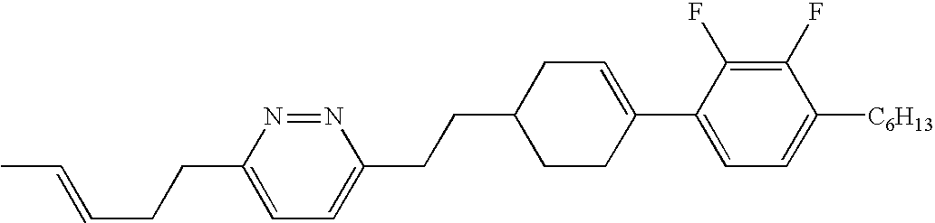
C1(F)=C(F)C(C2=CCC(CCC3=CC=C(CCC=CC)N=N3)CC2)=CC=C1[C6H13]
